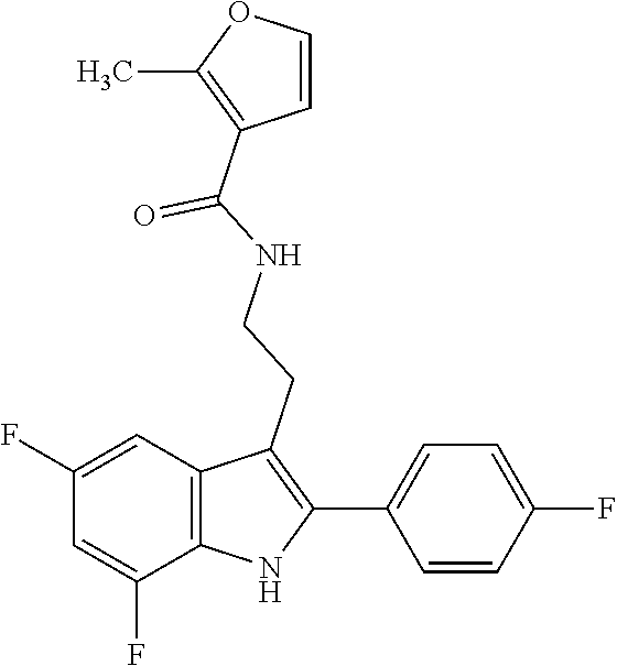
O=C(NCCC1=C(C2=CC=C(F)C=C2)NC2=C1C=C(F)C=C2F)C1=C(C)OC=C1
